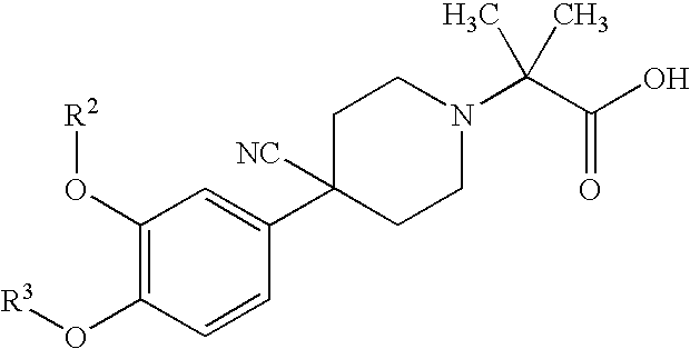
C1=CC(C2([NC])CCN(C(C(O)=O)(C)C)CC2)=CC(O[R2])=C1O[R3]
